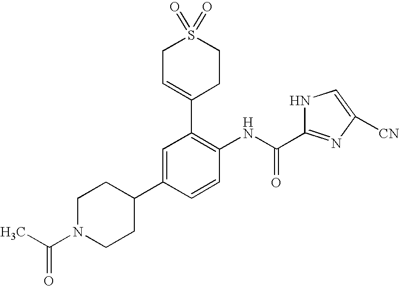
C1C=C(C2=C(NC(=O)C3=NC([CN])=CN3)C=CC(C3CCN(C(C)=O)CC3)=C2)CCS1(=O)=O
